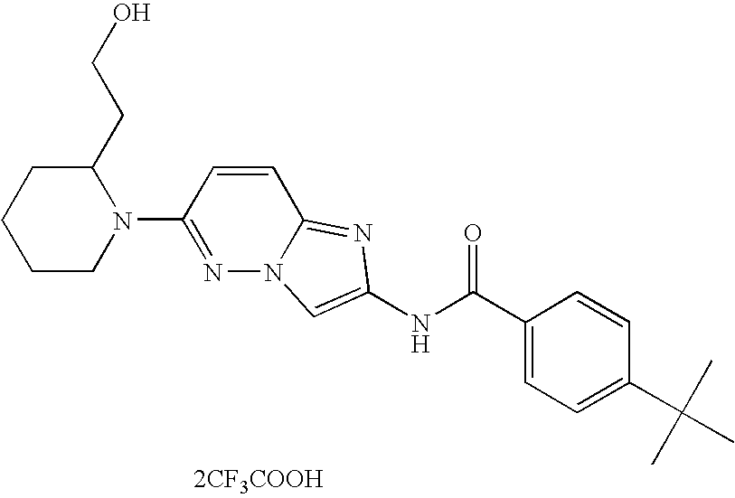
[2CF3COOH].N1=C(N2C(CCO)CCCC2)C=CC2=NC(NC(=O)C3=CC=C(C(C)(C)C)C=C3)=CN12
